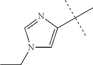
N1(CC)C=C(C(C)(C)C)N=C1
